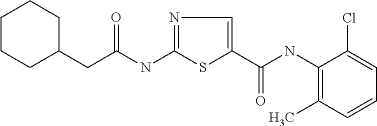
C(NC1=NC=C(C(=O)NC2=C(C)C=CC=C2Cl)S1)(=O)CC1CCCCC1
